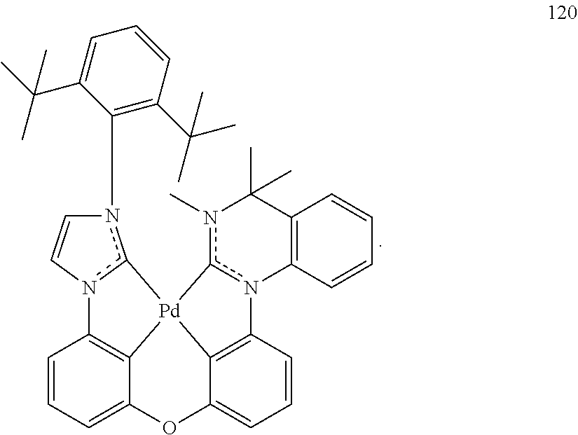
C1=CC=C2C3=C1n1c(n(C4=C(C(C)(C)C)C=CC=C4C(C)(C)C)C=C1)[Pd]31C3=C(C=CC=C3O2)n2c1n(C)C(C)(C)C1=C2C=CC=C1
